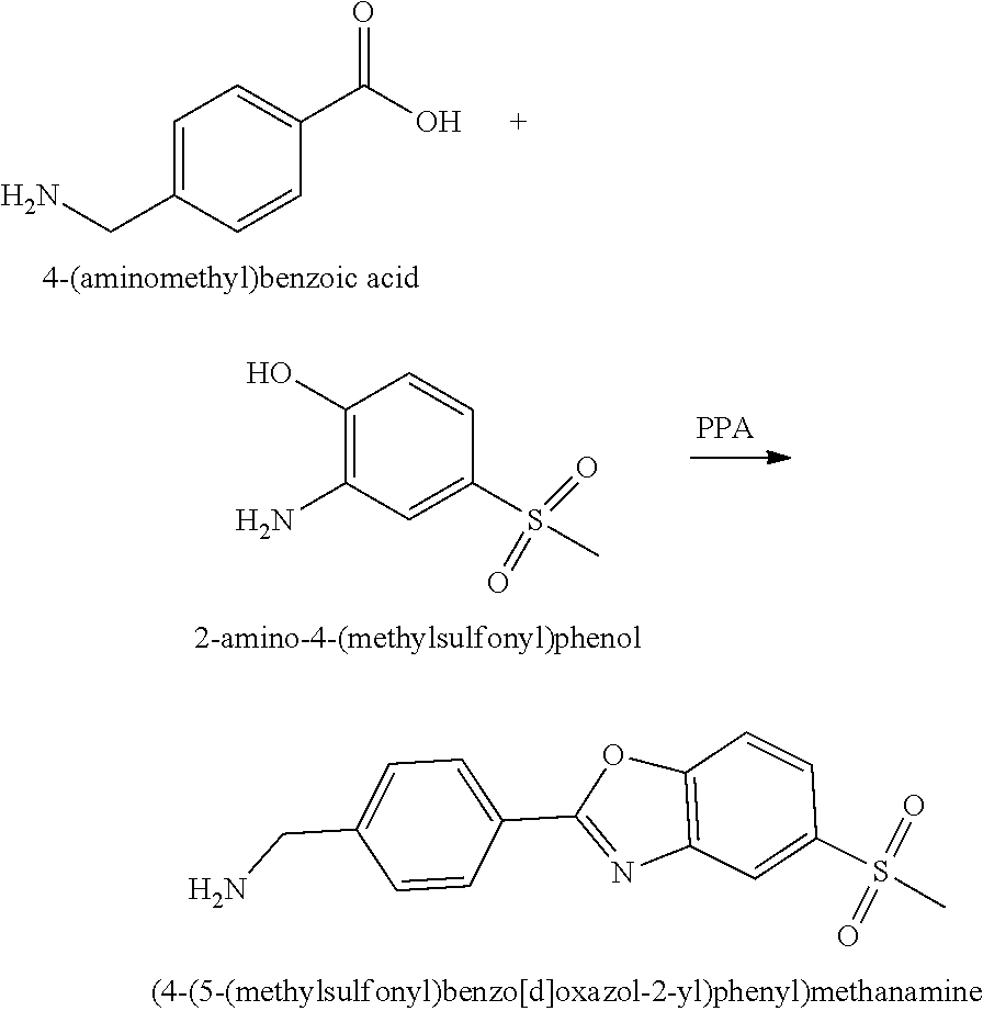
C1(O)=C(N)C=C(S(C)(=O)=O)C=C1.C12=C(C=C(S(C)(=O)=O)C=C1)N=C(C1=CC=C(CN)C=C1)O2.C1=CC(CN)=CC=C1C(O)=O
